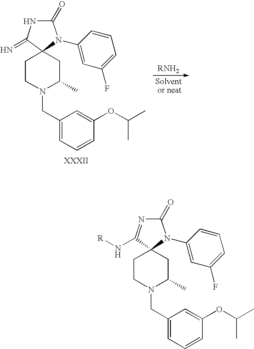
C1CN(CC2=CC=CC(OC(C)C)=C2)C(C)CC12N(C1=CC(F)=CC=C1)C(=O)N=C2N[R].C1CN(CC2=CC=CC(OC(C)C)=C2)C(C)CC12N(C1=CC(F)=CC=C1)C(=O)NC2=N
